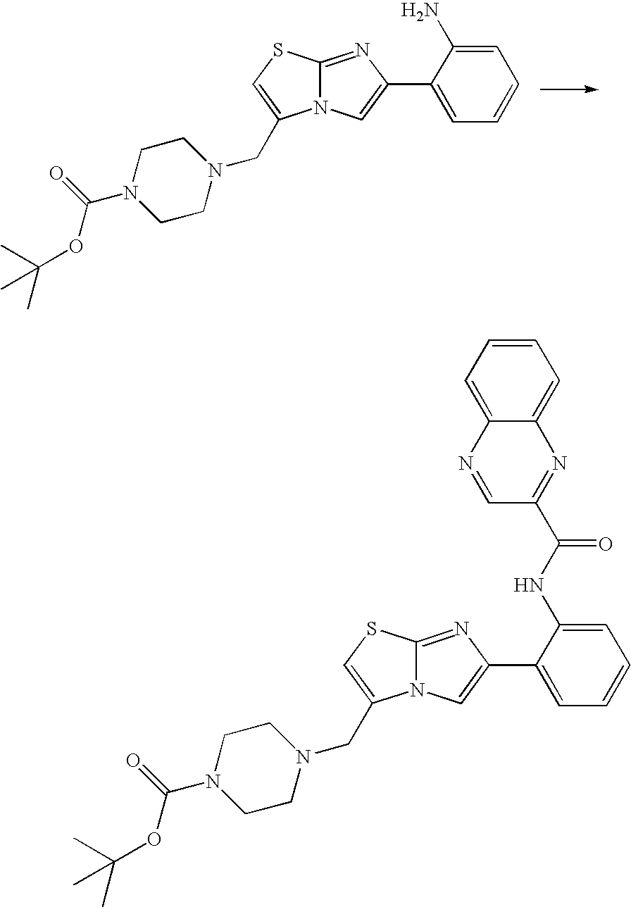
C12=NC(C3=CC=CC=C3N)=CN1C(CN1CCN(C(=O)OC(C)(C)C)CC1)=CS2.C12=NC(C3=CC=CC=C3NC(C3=NC4=CC=CC=C4N=C3)=O)=CN1C(CN1CCN(C(=O)OC(C)(C)C)CC1)=CS2
